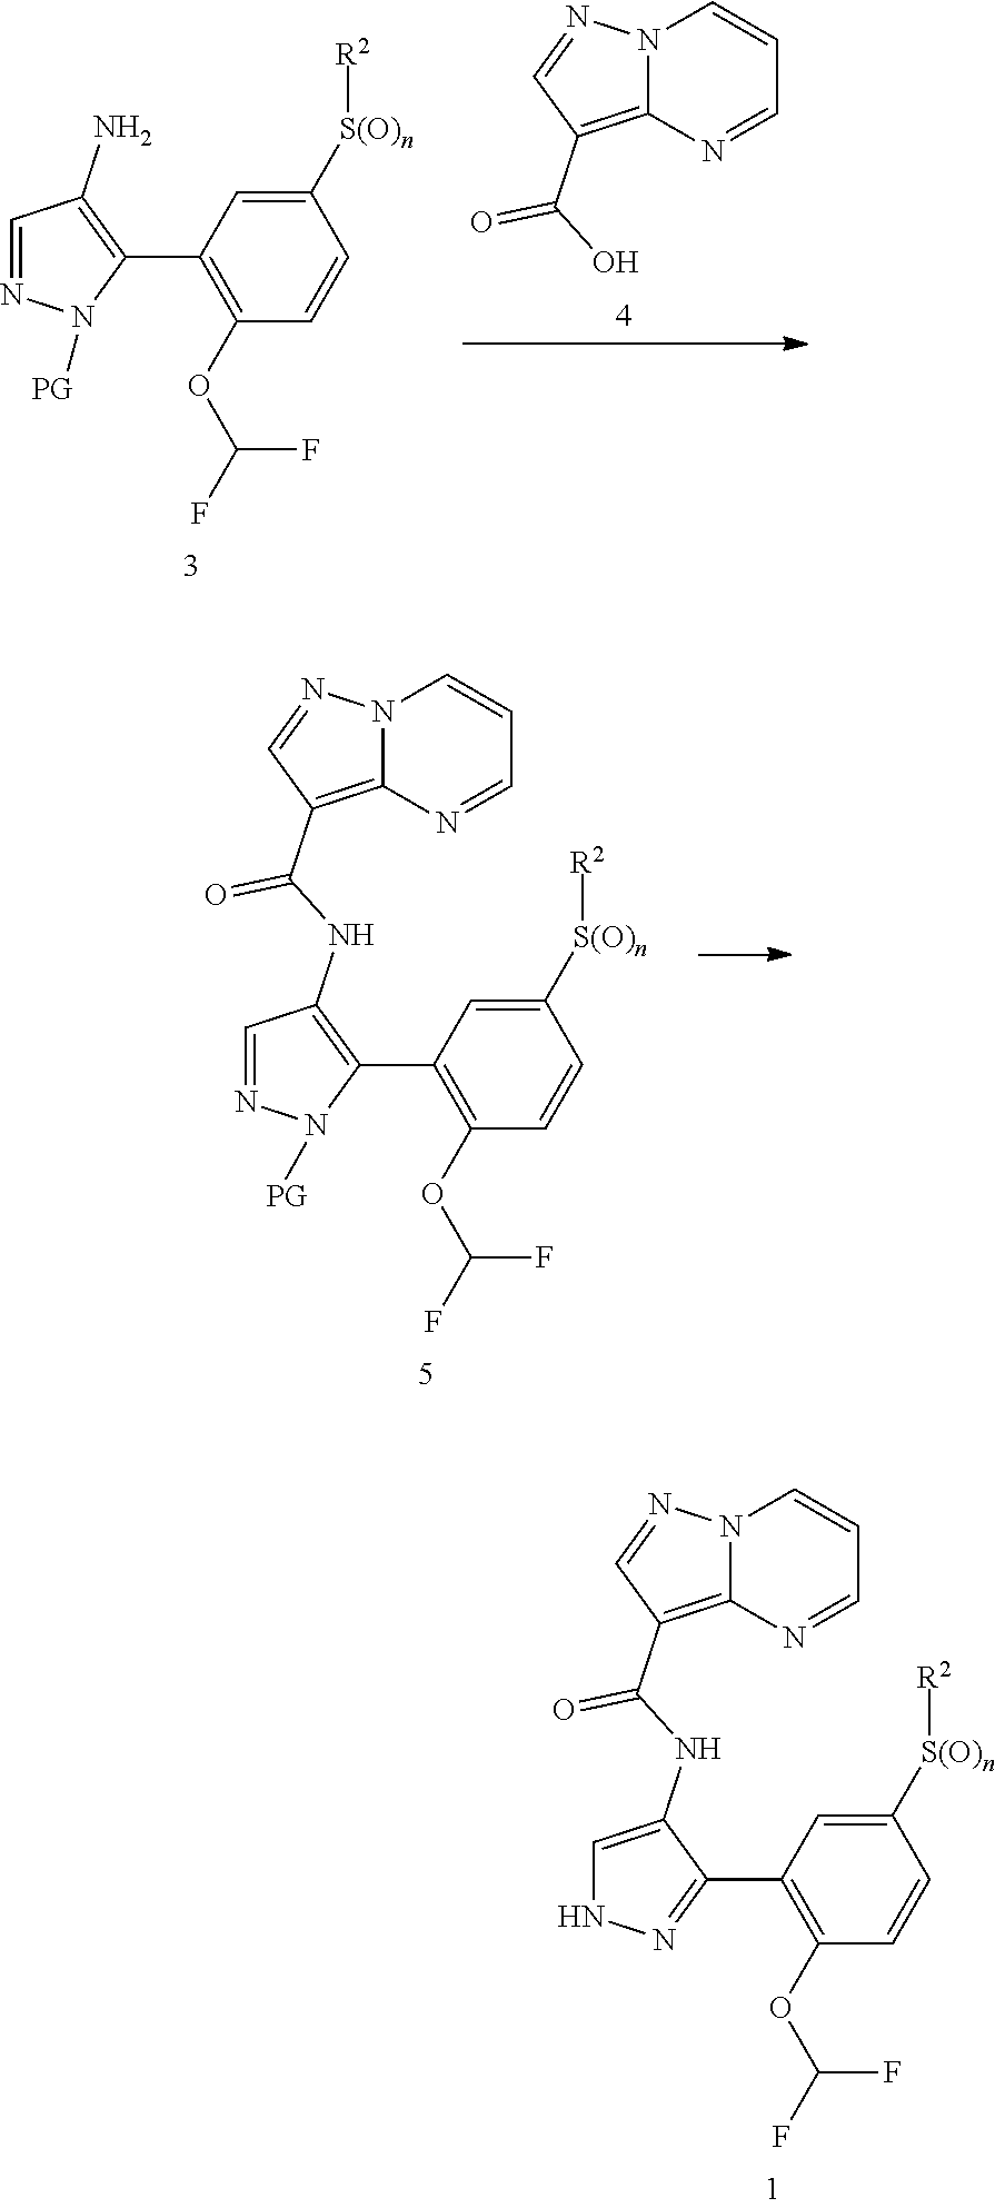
C1(NC(C2=C3N(C=CC=N3)N=C2)=O)=CNN=C1C1=C(OC(F)F)C=CC([S(O)n][R2])=C1.NC1=C(C2=C(OC(F)F)C=CC([S(O)n][R2])=C2)N([PG])N=C1.N12C(=C(C(O)=O)C=N1)N=CC=C2.C1(NC(C2=C3N(C=CC=N3)N=C2)=O)=C(C2=C(OC(F)F)C=CC([S(O)n][R2])=C2)N([PG])N=C1
